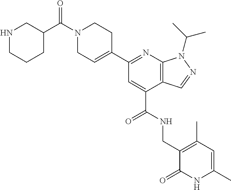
N1=C(C2=CCN(C(C3CNCCC3)=O)CC2)C=C(C(NCC2=C(C)C=C(C)NC2=O)=O)C2=C1N(C(C)C)N=C2
